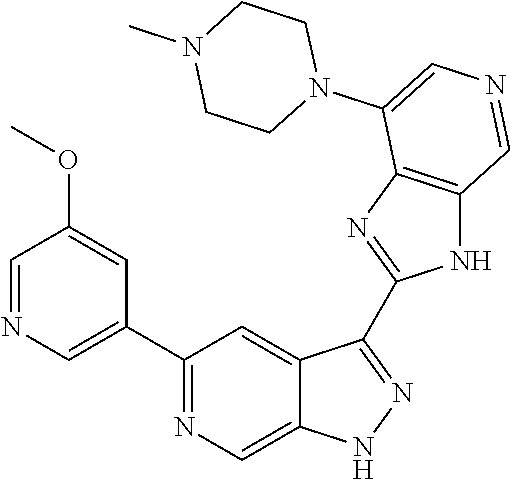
C1(C2=CN=CC(OC)=C2)=NC=C2C(=C1)C(C1=NC3=C(N1)C=NC=C3N1CCN(C)CC1)=NN2
